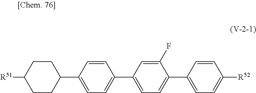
C1CC(C2=CC=C(C3=CC=C(C4=CC=C([R52])C=C4)C(F)=C3)C=C2)CCC1[R51]
